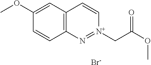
C12=C(C=C(OC)C=C1)C=C[N+](CC(OC)=O)=N2.[Br-]
